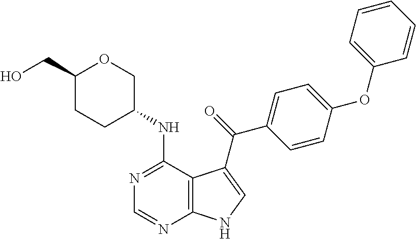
C1(CO)CCC(NC2=NC=NC3=C2C(C(=O)C2=CC=C(OC4=CC=CC=C4)C=C2)=CN3)CO1
